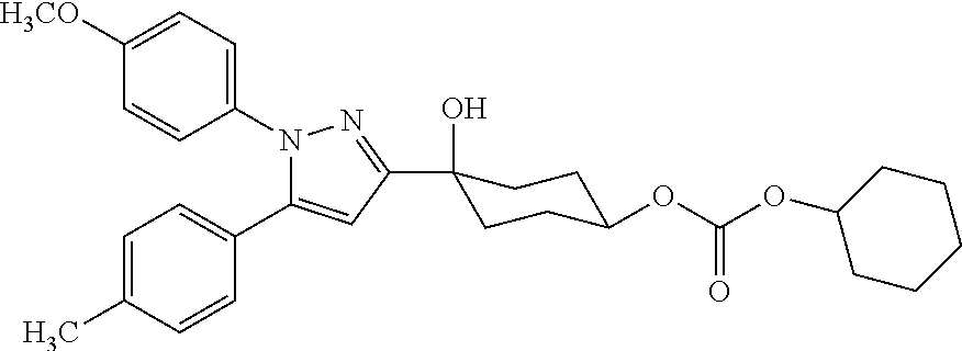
C1([H3CO])=CC=C(N2C(C3=CC=C(C)C=C3)=CC(C3(O)CCC(OC(OC4CCCCC4)=O)CC3)=N2)C=C1
